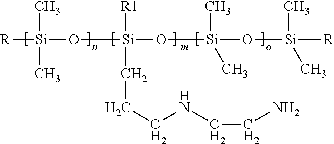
[R][Si](C)(C)O[Si](O[Si](C)(C)O[Si]([R])(C)C)([R1])CCCNCCN
